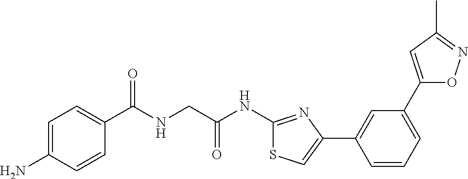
C1=C(N)C=CC(C(NCC(NC2=NC(C3=CC(C4=CC(C)=NO4)=CC=C3)=CS2)=O)=O)=C1
